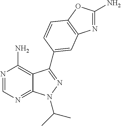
N1=CN=C2C(=C1N)C(C1=CC3=C(OC(N)=N3)C=C1)=NN2C(C)C
